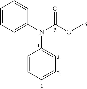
C1=CC=C(N(C(OC)=O)C2=CC=CC=C2)C=C1
